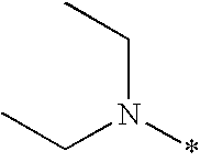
N(*)(CC)CC
